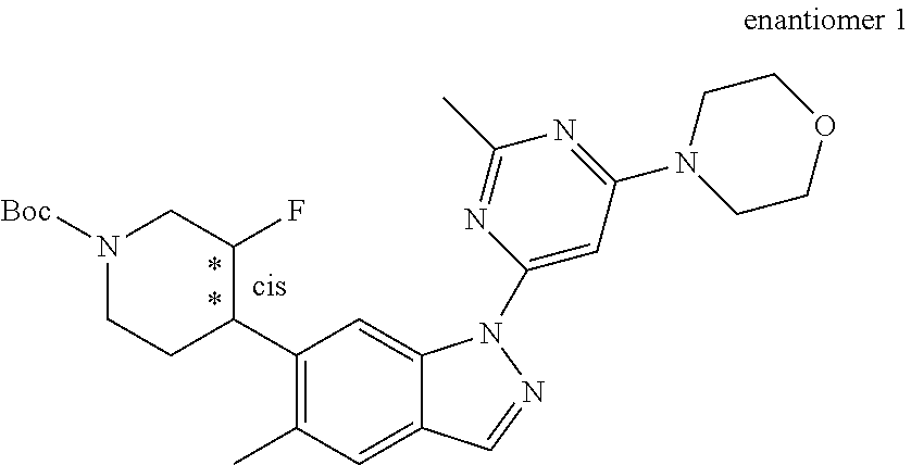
C1(C2C(F)CN([Boc])CC2)=C(C)C=C2C(=C1)N(C1=CC(N3CCOCC3)=NC(C)=N1)N=C2
